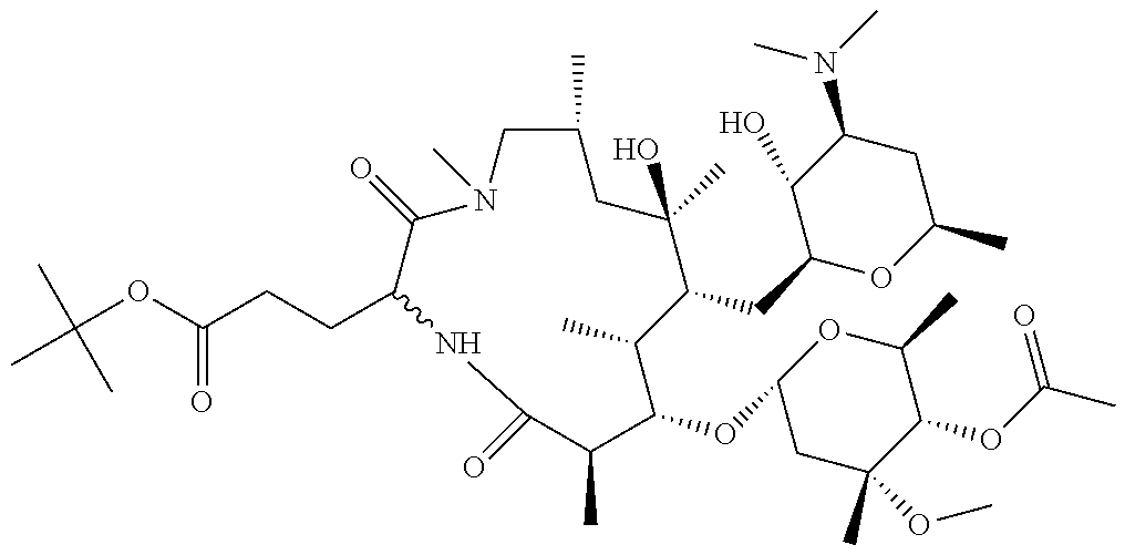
C1C(C)(O)C(CC2OC(C)CC(N(C)C)C2O)C(C)C(OC2CC(C)(OC)C(OC(C)=O)C(C)O2)C(C)C(=O)NC(CCC(=O)OC(C)(C)C)C(=O)N(C)CC1C
